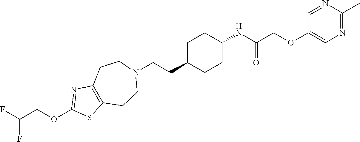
C1C(CCN2CCC3=C(CC2)SC(OCC(F)F)=N3)CCC(NC(COC2=CN=C(C)N=C2)=O)C1
